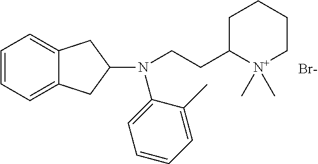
C1=CC=C2C(=C1)CC(N(C1=CC=CC=C1C)CCC1[N+](C)(C)CCCC1)C2.[Br-]
